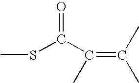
O=C(SC)C(=C(C)C)C
